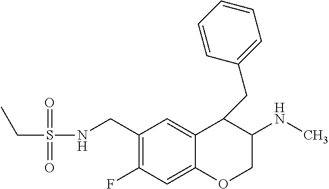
C1(F)=C(CNS(CC)(=O)=O)C=C2C(=C1)OCC(NC)C2CC1=CC=CC=C1
